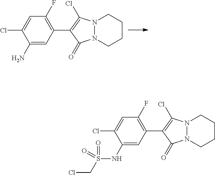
C1=C(Cl)C(N)=CC(C2=C(Cl)N3N(CCCC3)C2=O)=C1F.C1=C(Cl)C(NS(CCl)(=O)=O)=CC(C2=C(Cl)N3N(CCCC3)C2=O)=C1F
